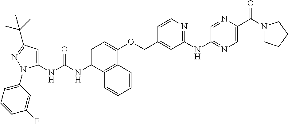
C1=C(NC(NC2=CC(C(C)(C)C)=NN2C2=CC=CC(F)=C2)=O)C2=C(C(OCC3=CC(NC4=NC=C(C(N5CCCC5)=O)N=C4)=NC=C3)=C1)C=CC=C2
